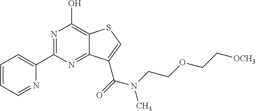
C1=CC=NC(C2=NC(O)=C3C(=N2)C(C(=O)N(C)CCOCC[OCH3])=CS3)=C1
